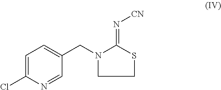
C1=C(Cl)N=CC(CN2C(=N[CN])SCC2)=C1
